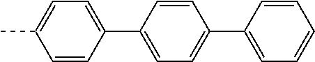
C1=C(C2=CC=C(C3=CC=C(C)C=C3)C=C2)C=CC=C1
